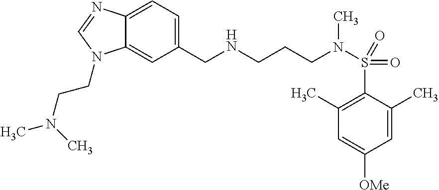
C1=C(C)C(S(=O)(=O)N(CCCNCC2=CC=C3C(=C2)N(CCN(C)C)C=N3)C)=C(C)C=C1[OMe]
